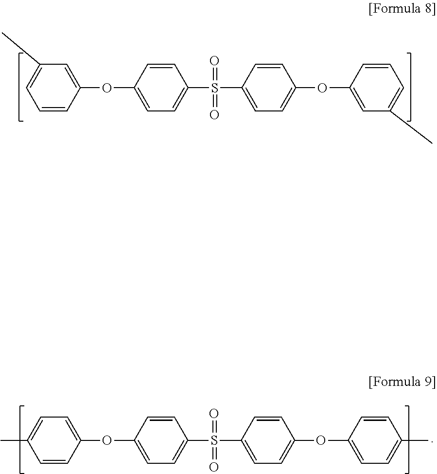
C1=CC(OC2=CC=C(S(=O)(=O)C3=CC=C(OC4=CC(C)=CC=C4)C=C3)C=C2)=CC(C)=C1.C1=CC(OC2=CC=C(S(=O)(=O)C3=CC=C(OC4=CC=C(C)C=C4)C=C3)C=C2)=CC=C1C
